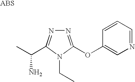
N1=C(OC2=CN=CC=C2)N(CC)C(C(C)N)=N1
